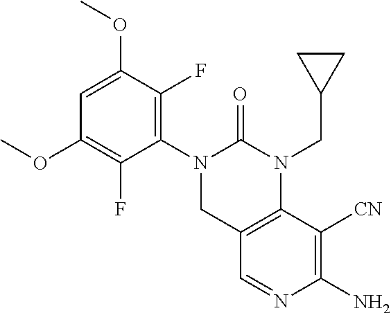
C1=C(OC)C(F)=C(N2CC3=C(N(CC4CC4)C2=O)C([CN])=C(N)N=C3)C(F)=C1OC
